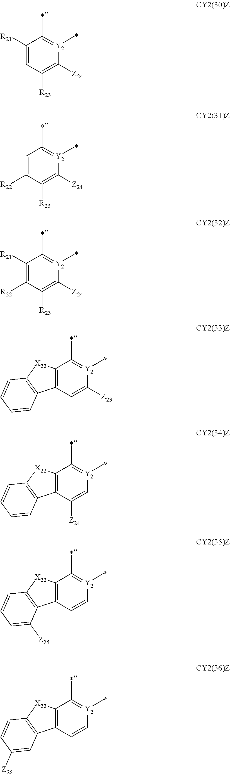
C12=C(C=C([Z23])[Y2](C)=C1C)C1=C([X22]2)C=CC=C1.C12=C(C([Z24])=C[Y2](C)=C1C)C1=C([X22]2)C=CC=C1.C12=C(C=C[Y2](C)=C1C)C1=C([X22]2)C=CC=C1[Z25].C12=C(C=C[Y2](C)=C1C)C1=C([X22]2)C=CC([Z26])=C1.C1([R21])=CC([R23])=C([Z24])[Y2](C)=C1C.C1=C([R22])C([R23])=C([Z24])[Y2](C)=C1C.C1([R21])=C([R22])C([R23])=C([Z24])[Y2](C)=C1C
